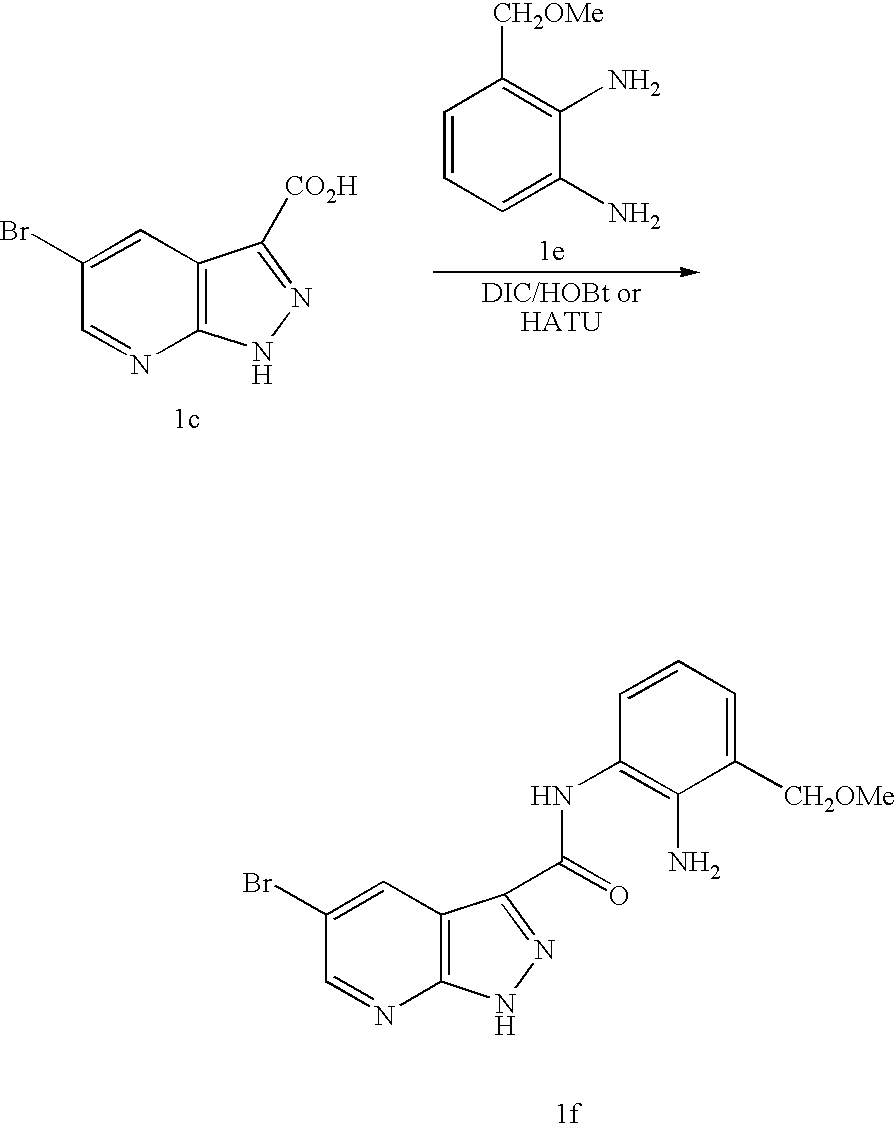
C12=C(C=C(Br)C=N1)C(C(=O)NC1=C(N)C([CH2OMe])=CC=C1)=NN2.C12=C(C=C(Br)C=N1)C([CO2H])=NN2.C1=CC=C(N)C(N)=C1[CH2OMe]
